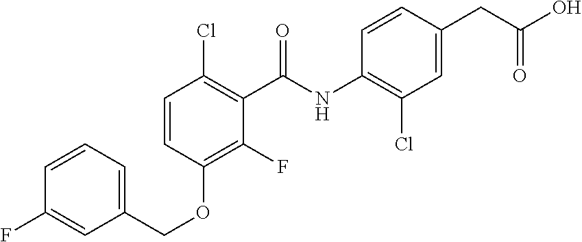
C1=CC=C(COC2=C(F)C(C(NC3=C(Cl)C=C(CC(O)=O)C=C3)=O)=C(Cl)C=C2)C=C1F
